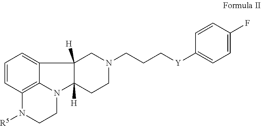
C12=C3N(CCN1[R5])C1([H])CCN(CCC[Y]C4=CC=C(F)C=C4)CC1([H])C3=CC=C2
